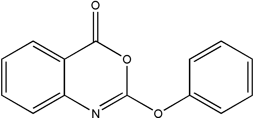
C1=CC=C2C(=C1)C(=O)OC(OC1=CC=CC=C1)=N2
